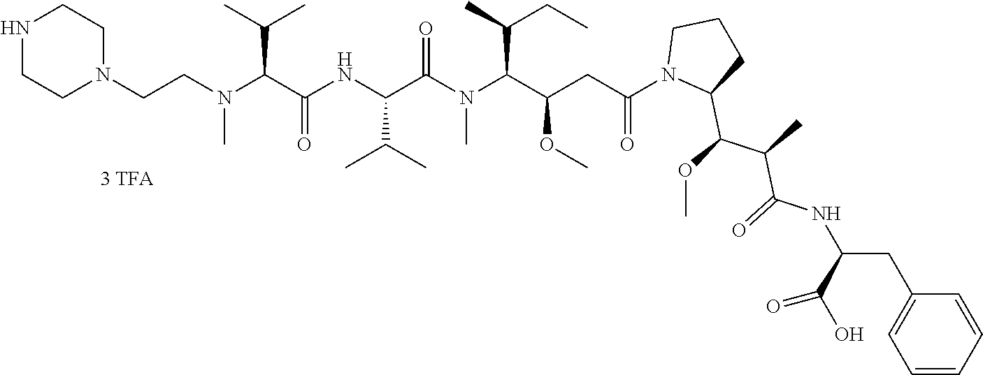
C1CN(CCN(C(C(C)C)C(NC(C(=O)N(C(C(C)CC)C(CC(N2C(C(OC)C(C)C(=O)NC(CC3=CC=CC=C3)C(O)=O)CCC2)=O)OC)C)C(C)C)=O)C)CCN1
